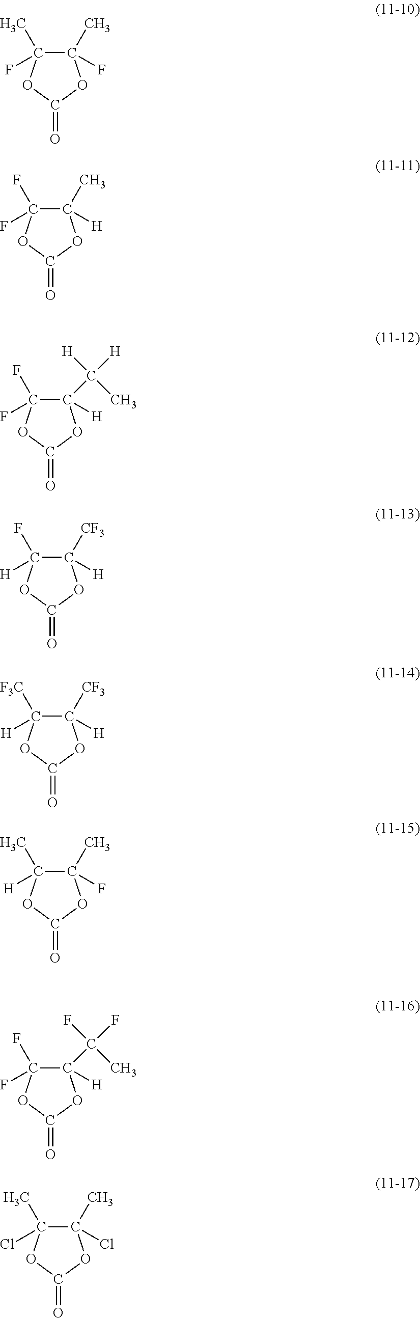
C1(F)(C)C(F)(C)OC(=O)O1.C1([H])(C)C(F)(F)OC(=O)O1.C1([H])(C(C)([H])[H])C(F)(F)OC(=O)O1.C1([H])([CF3])C([H])(F)OC(=O)O1.C1([H])([CF3])C([H])([F3C])OC(=O)O1.C1(F)(C)C([H])(C)OC(=O)O1.C1([H])(C(C)(F)F)C(F)(F)OC(=O)O1.C1(Cl)(C)C(Cl)(C)OC(=O)O1
